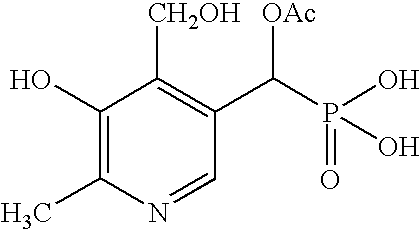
C1(O)=C(C)N=CC(C([OAc])P(=O)(O)O)=C1[CH2OH]
